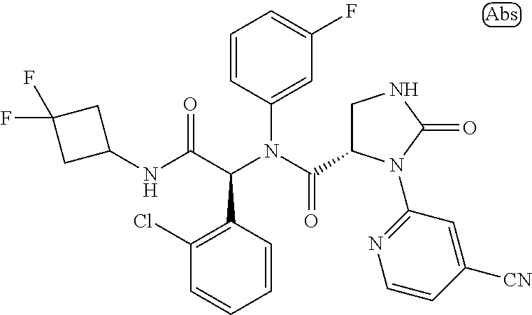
C1=CC(N(C(C2CNC(=O)N2C2=NC=CC([CN])=C2)=O)C(C(NC2CC(F)(F)C2)=O)C2=C(Cl)C=CC=C2)=CC(F)=C1
